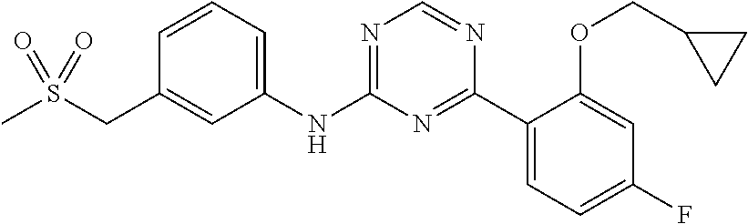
C1(NC2=NC=NC(C3=CC=C(F)C=C3OCC3CC3)=N2)=CC=CC(CS(C)(=O)=O)=C1
